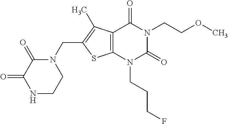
C12=C(N(CCCF)C(=O)N(CCOC)C1=O)SC(CN1C(=O)C(=O)NCC1)=C2C
